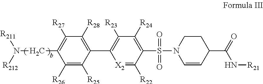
S(=O)(=O)(N1CCC(C(N[R21])=O)C=C1)C1=C([R24])C([R23])=C(C2=C([R28])C([R27])=C(CN([R211])[R212])C([R26])=C2[R25])[X2]=C1[R22]
